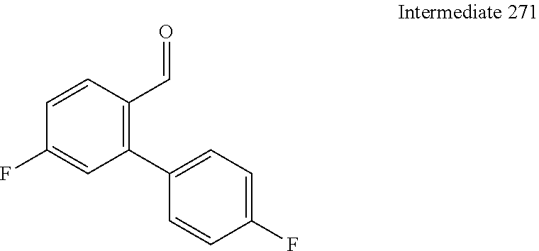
C1=CC(C=O)=C(C2=CC=C(F)C=C2)C=C1F
